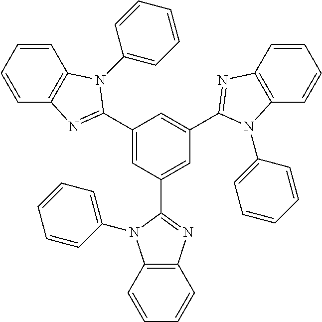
C1=CC=CC2=C1N(C1=CC=CC=C1)C(C1=CC(C3=NC4=C(N3C3=CC=CC=C3)C=CC=C4)=CC(C3=NC4=C(C=CC=C4)N3C3=CC=CC=C3)=C1)=N2
